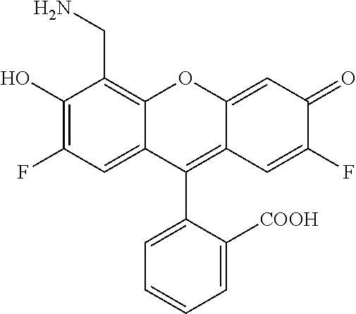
C1(C2=C3C(=CC(=O)C(F)=C3)OC3=C(CN)C(O)=C(F)C=C23)=CC=CC=C1[COOH]
